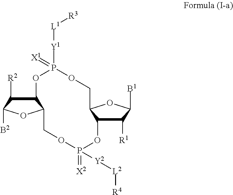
C12C([R2])C([B2])OC1COP([Y2][L2][R4])(=[X2])OC1C([R1])C([B1])OC1COP([Y1][L1][R3])(=[X1])O2
